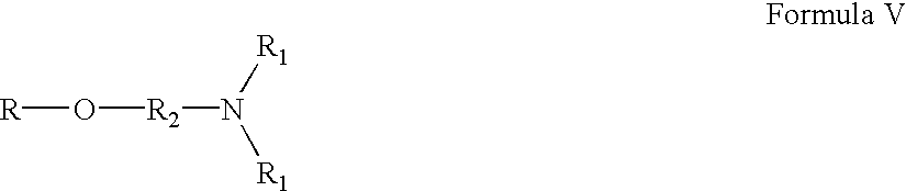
[R]O[R2]N([R1])[R1]
